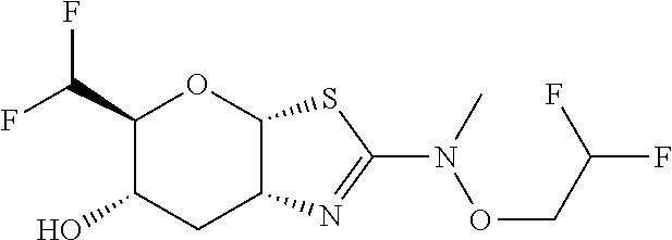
C1(C(F)F)C(O)CC2C(O1)SC(N(OCC(F)F)C)=N2
